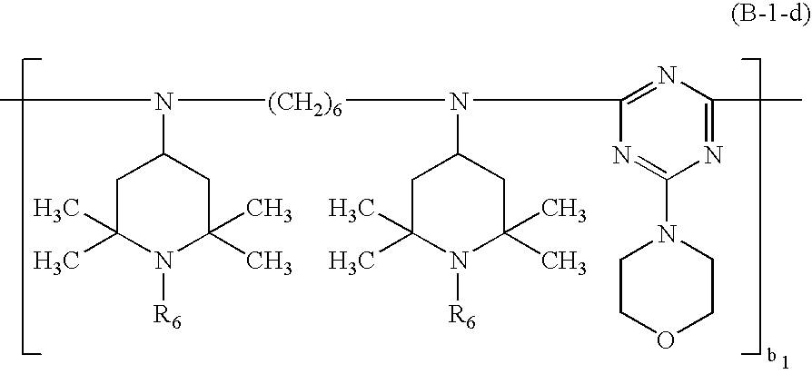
CN([(CH2)6]N(C1CC(C)(C)N([R6])C(C)(C)C1)C1=NC(C)=NC(N2CCOCC2)=N1)C1CC(C)(C)N([R6])C(C)(C)C1
